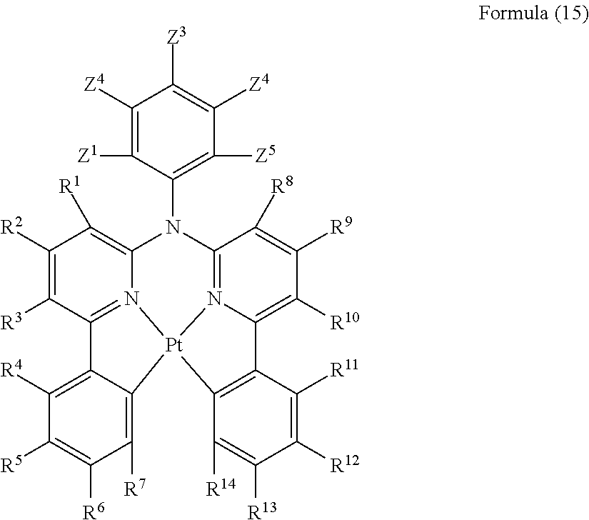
C1([R2])=C([R3])C2=N3C(=C1[R1])N(C1=C([Z5])C([Z4])=C([Z3])C([Z4])=C1[Z1])C1=N4C(=C([R10])C([R9])=C1[R8])C1=C(C([R14])=C([R13])C([R12])=C1[R11])[Pt]34C1=C([R7])C([R6])=C([R5])C([R4])=C21
